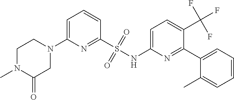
C1N(C)C(=O)CN(C2=CC=CC(S(NC3=CC=C(C(F)(F)F)C(C4=CC=CC=C4C)=N3)(=O)=O)=N2)C1
